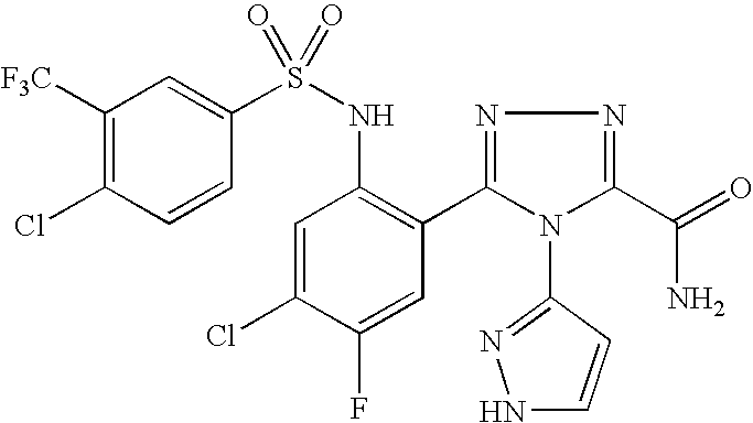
C1([F3C])=C(Cl)C=CC(S(NC2=C(C3=NN=C(C(=O)N)N3C3=NNC=C3)C=C(F)C(Cl)=C2)(=O)=O)=C1
